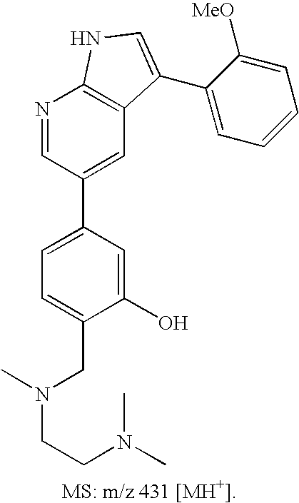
C1=C(C2=CC3=C(N=C2)NC=C3C2=CC=CC=C2[MeO])C=C(O)C(CN(CCN(C)C)C)=C1
